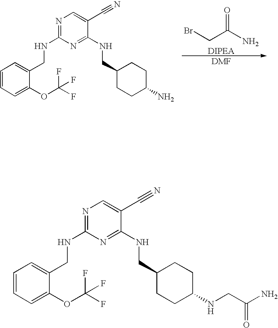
N1=C(NCC2=CC=CC=C2OC(F)(F)F)N=C(NCC2CCC(N)CC2)C(C#N)=C1.[DIPEA].[DMF].BrCC(N)=O.N1=C(NCC2=CC=CC=C2OC(F)(F)F)N=C(NCC2CCC(NCC(N)=O)CC2)C(C#N)=C1
